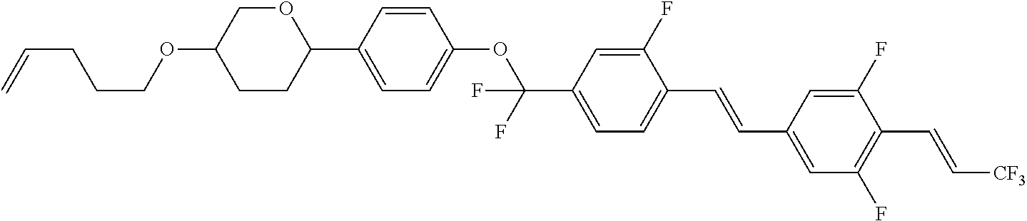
C=CCCCOC1CCC(C2=CC=C(OC(C3=CC=C(C=CC4=CC(F)=C(C=C[CF3])C(F)=C4)C(F)=C3)(F)F)C=C2)OC1
